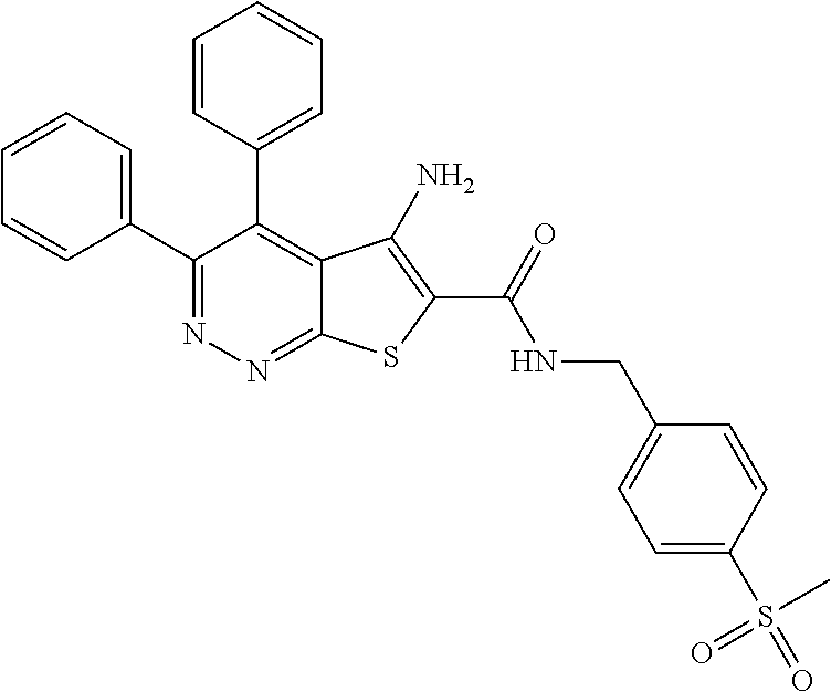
C1(C2=CC=CC=C2)=NN=C2C(=C1C1=CC=CC=C1)C(N)=C(C(=O)NCC1=CC=C(S(=O)(C)=O)C=C1)S2
